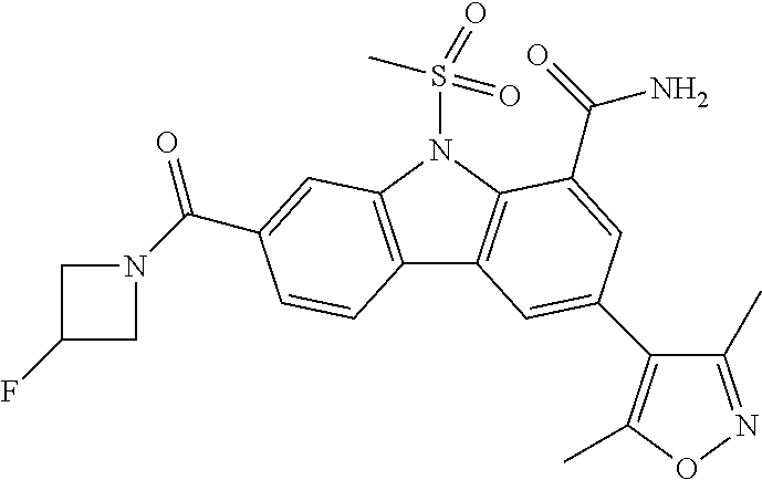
C12=C(N(S(C)(=O)=O)C3=C1C=C(C1=C(C)ON=C1C)C=C3C(=O)N)C=C(C(N1CC(F)C1)=O)C=C2
